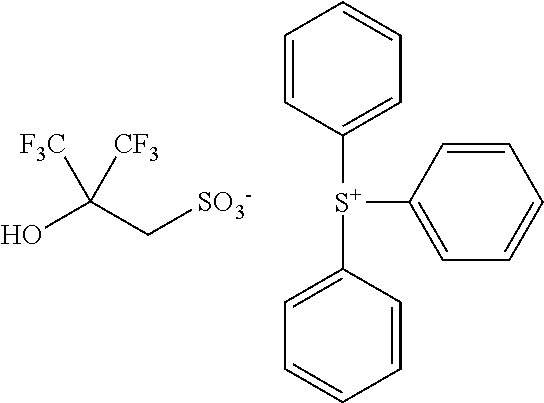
OC(C[SO3-])([F3C])[CF3].C1=CC([S+](C2=CC=CC=C2)C2=CC=CC=C2)=CC=C1
